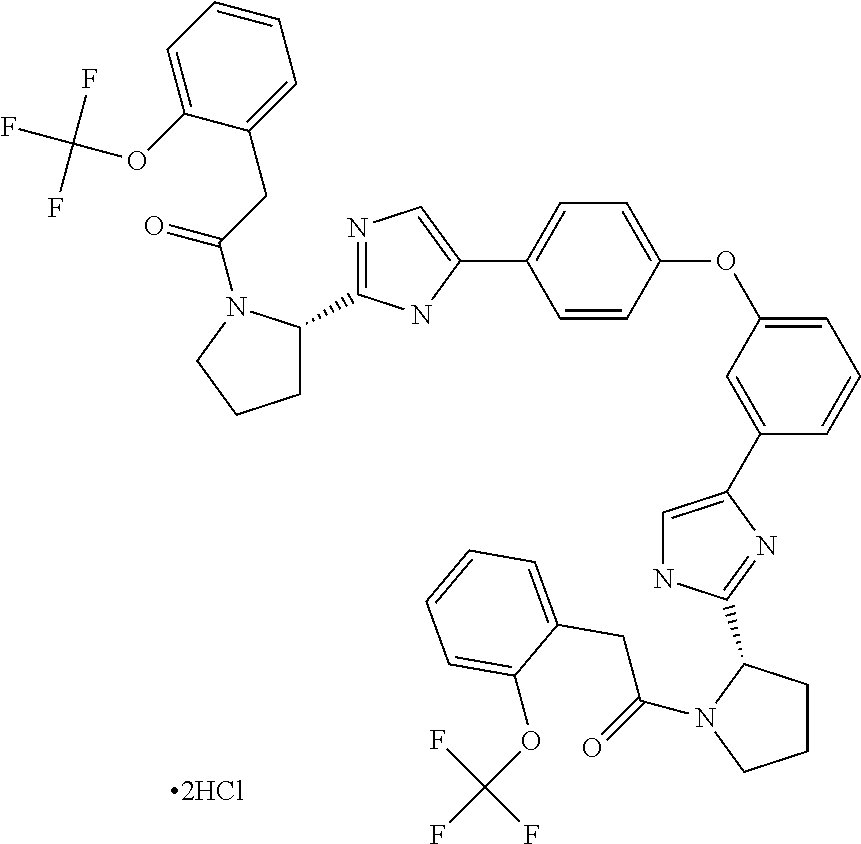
C1C(C2=NC=C(C3=CC=C(OC4=CC=CC(C5=CNC(C6CCCN6C(=O)CC6=CC=CC=C6OC(F)(F)F)=N5)=C4)C=C3)N2)N(C(CC2=CC=CC=C2OC(F)(F)F)=O)CC1
